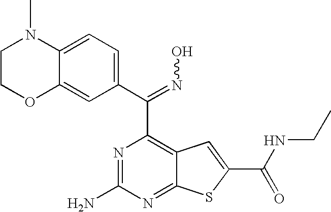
C1COC2=CC(C(C3=C4C(=NC(N)=N3)SC(C(NCC)=O)=C4)=NO)=CC=C2N1C
